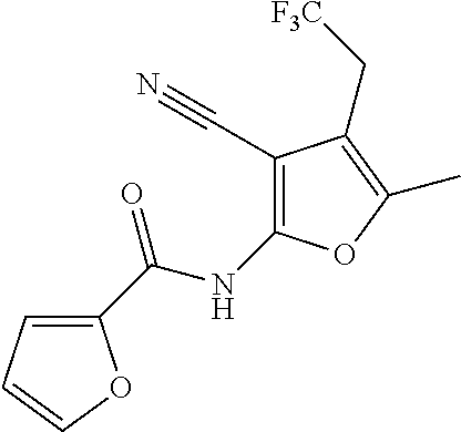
C1(C(NC2=C(C#N)C(C[F3C])=C(C)O2)=O)=CC=CO1
